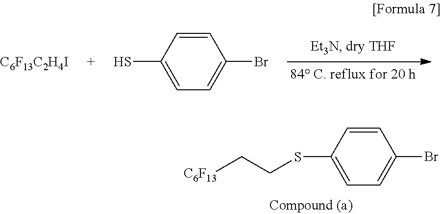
[C6F13C2H4I].C1(S)=CC=C(Br)C=C1.C1(SCC[C6F13])=CC=C(Br)C=C1
